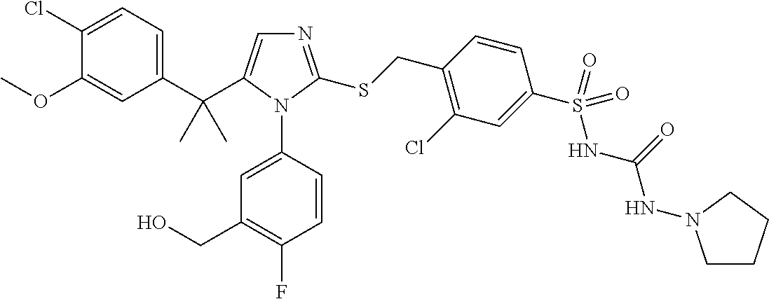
C1(C(C2=CN=C(SCC3=C(Cl)C=C(S(=O)(NC(=O)NN4CCCC4)=O)C=C3)N2C2=CC(CO)=C(F)C=C2)(C)C)=CC=C(Cl)C(OC)=C1
